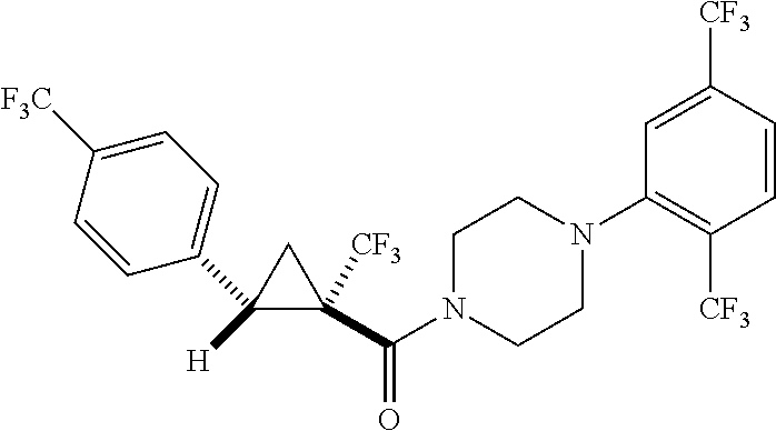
[H]C1(C2=CC=C([F3C])C=C2)C(C(N2CCN(C3=C([CF3])C=CC([CF3])=C3)CC2)=O)([CF3])C1
